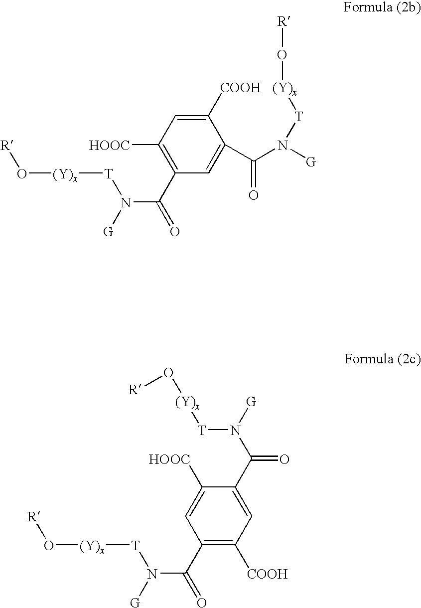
C1([COOH])=CC([HOOC])=C(C(=O)N([G])[T][(Y)x]O[R])C=C1C(N([G])[T][(Y)x]O[R])=O.C1(C(N([G])[T][(Y)x]O[R])=O)=CC([COOH])=C(C(=O)N([G])[T][(Y)x]O[R])C=C1[HOOC]
